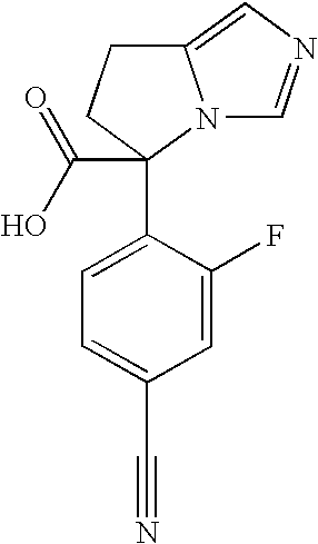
C1=C(F)C(C2(C(O)=O)N3C(=CN=C3)CC2)=CC=C1C#N
